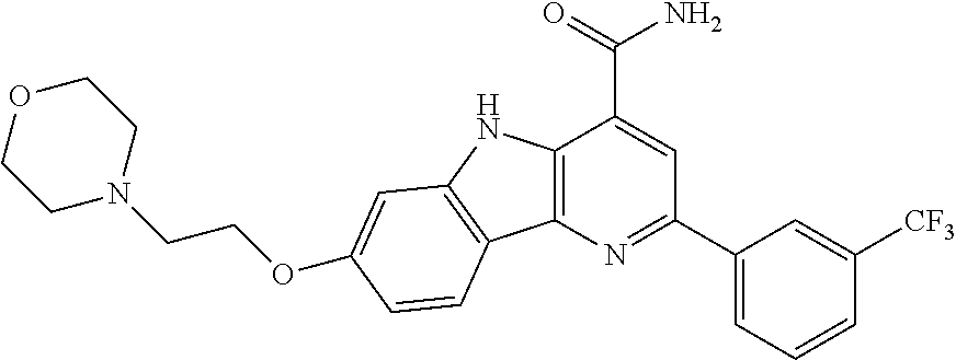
C12=C(N=C(C3=CC=CC([CF3])=C3)C=C1C(N)=O)C1=C(N2)C=C(OCCN2CCOCC2)C=C1
